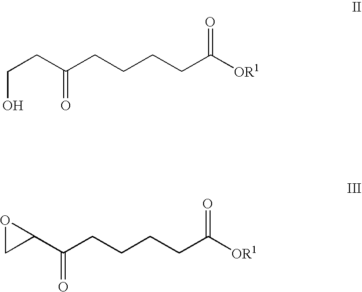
C(CC(CCCCC([OR1])=O)=O)O.C1(C(CCCCC([OR1])=O)=O)OC1
